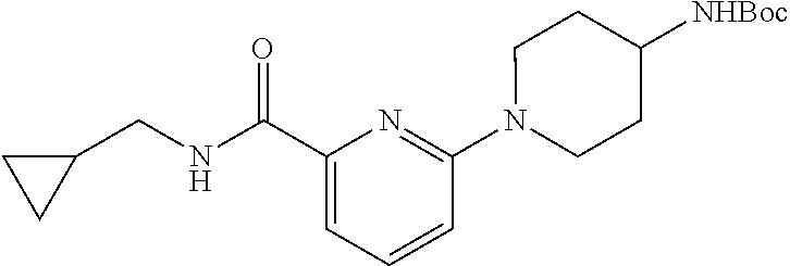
N(C(C1=CC=CC(N2CCC([NHBoc])CC2)=N1)=O)CC1CC1
